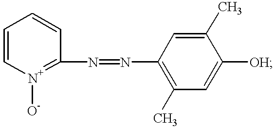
C1=C[N+]([O-])=C(N=NC2=C(C)C=C([OH])C(C)=C2)C=C1
